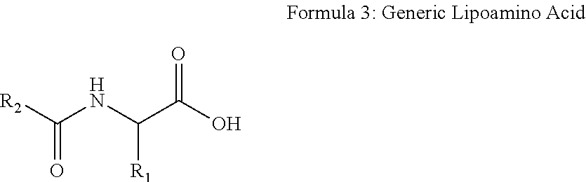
[R2]C(NC(C(O)=O)[R1])=O
